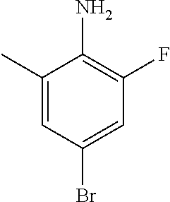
C1(C)=CC(Br)=CC(F)=C1N
